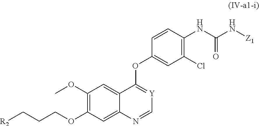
C1(OC)=C(OCCC[R2])C=C2C(=C1)C(OC1=CC(Cl)=C(NC(N[Z1])=O)C=C1)=[Y]C=N2
